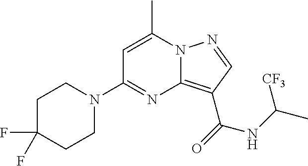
C1=C(C)N2C(=C(C(=O)NC(C)[CF3])C=N2)N=C1N1CCC(F)(F)CC1
